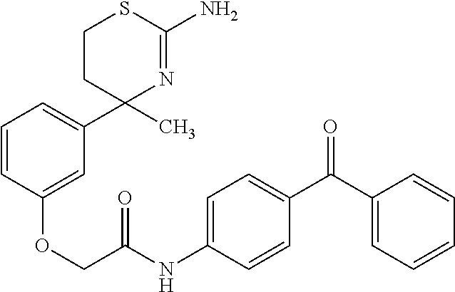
C1CC(C2=CC=CC(OCC(NC3=CC=C(C(C4=CC=CC=C4)=O)C=C3)=O)=C2)(C)N=C(N)S1
